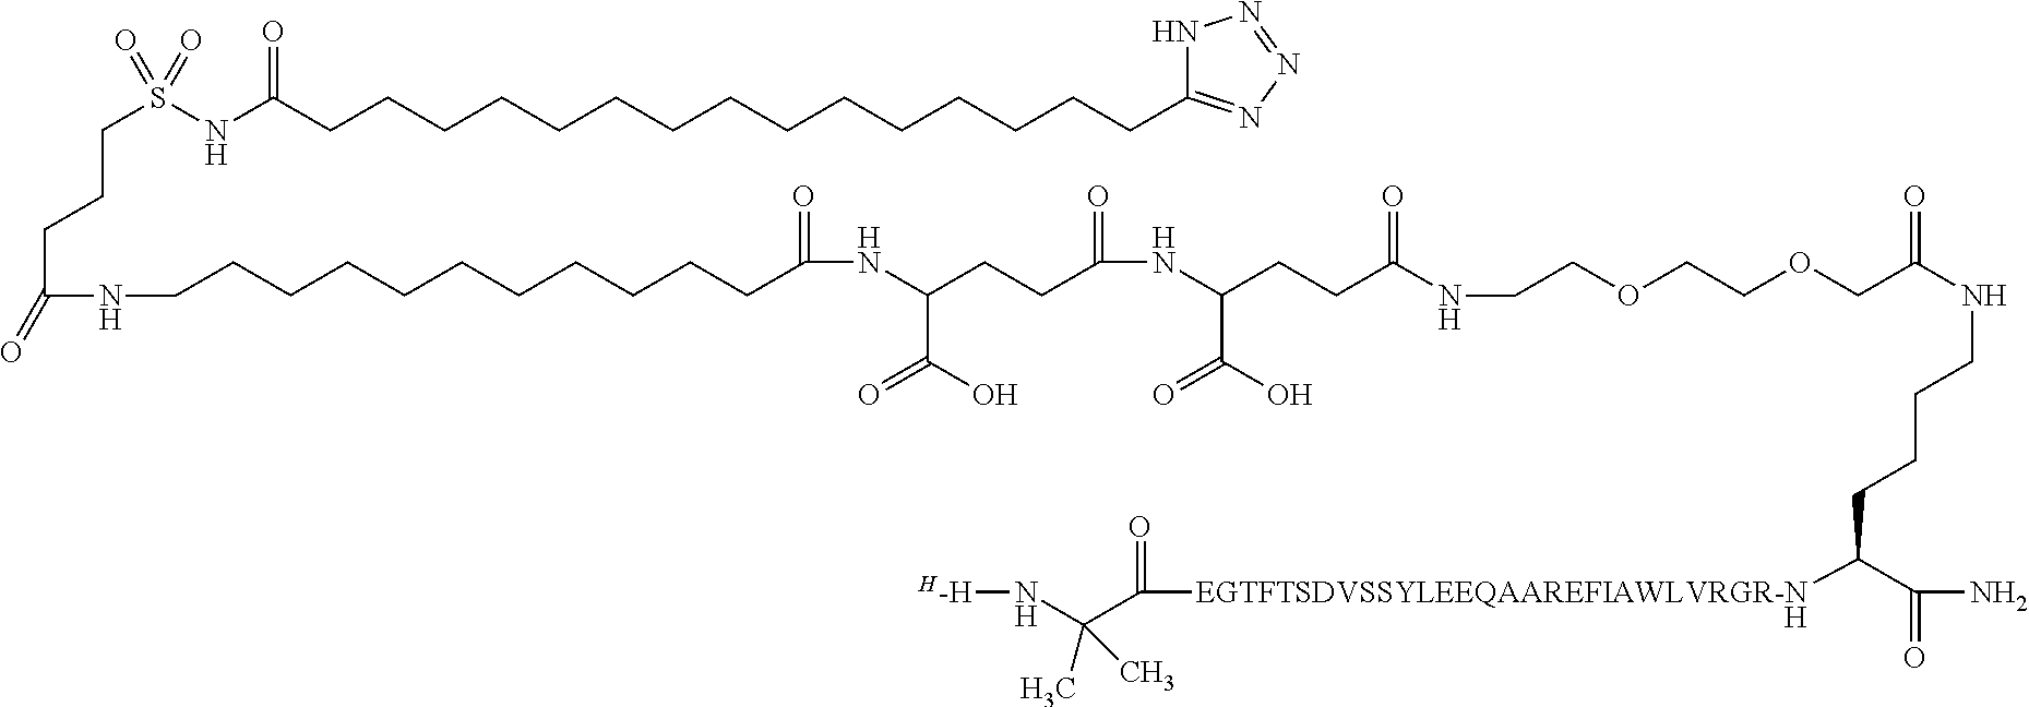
N(C(C(=O)[EGTFTSDVSSYLEEQAAREFIAWLVRGR-N]C(C(=O)N)CCCCNC(=O)COCCOCCNC(CCC(NC(=O)CCC(C(O)=O)NC(=O)CCCCCCCCCCCNC(=O)CCCS(NC(CCCCCCCCCCCCCCCC1=NN=NN1)=O)(=O)=O)C(=O)O)=O)(C)C)[H-H].[H]
